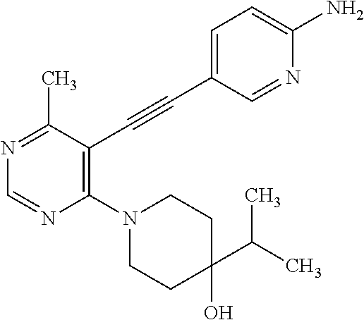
N1=C(C)C(C#CC2=CC=C(N)N=C2)=C(N2CCC(O)(C(C)C)CC2)N=C1
